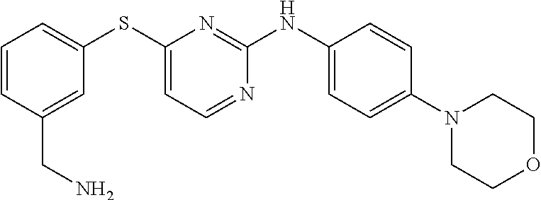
C1=CC(CN)=CC(SC2=CC=NC(NC3=CC=C(N4CCOCC4)C=C3)=N2)=C1
